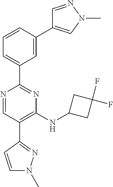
N1=CC(C2=NN(C)C=C2)=C(NC2CC(F)(F)C2)N=C1C1=CC=CC(C2=CN(C)N=C2)=C1
